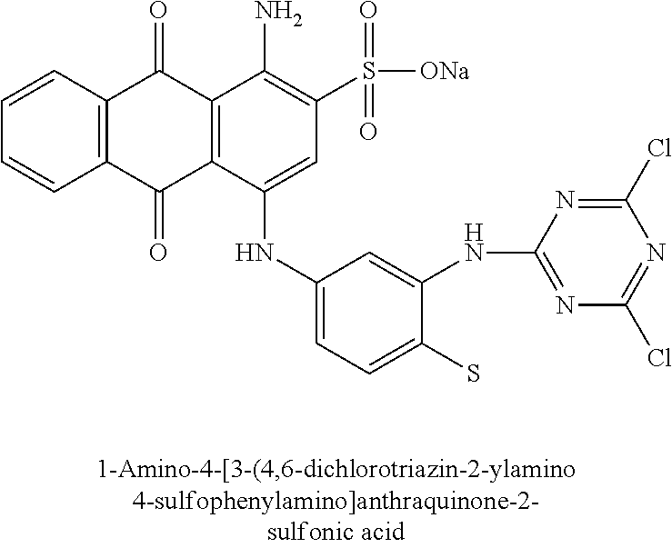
C1=CC2=C(C=C1)C(=O)C1=C(C2=O)C(N)=C(S(=O)(=O)[ONa])C=C1NC1=CC=C(S)C(NC2=NC(Cl)=NC(Cl)=N2)=C1
